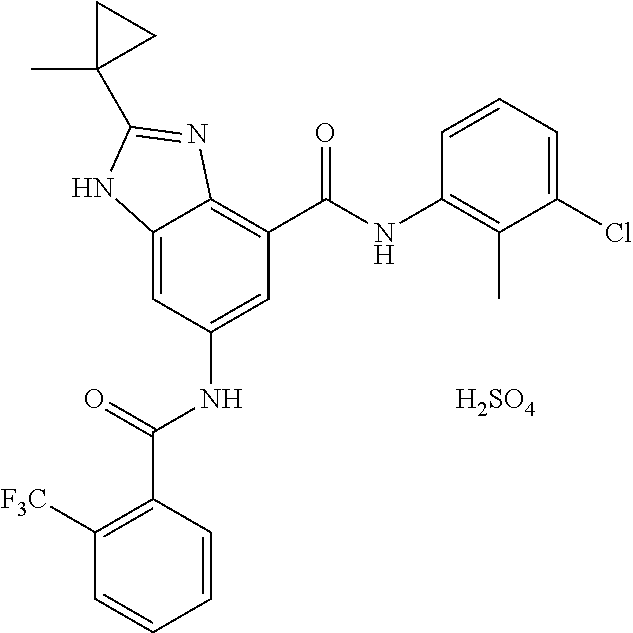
C12=CC(NC(C3=C([F3C])C=CC=C3)=O)=CC(C(NC3=C(C)C(Cl)=CC=C3)=O)=C1N=C(C1(C)CC1)N2.[H2SO4]
